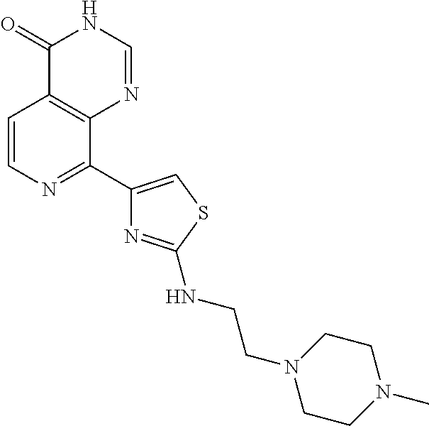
C1=CN=C(C2=CSC(NCCN3CCN(C)CC3)=N2)C2=C1C(=O)NC=N2
